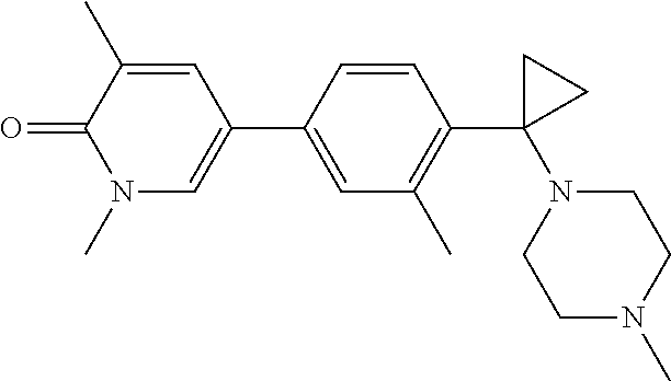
O=C1C(C)=CC(C2=CC(C)=C(C3(N4CCN(C)CC4)CC3)C=C2)=CN1C
